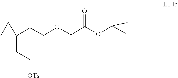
C1(CCOCC(=O)OC(C)(C)C)(CC[OTs])CC1
